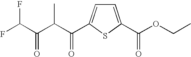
C(C1=CC=C(C(OCC)=O)S1)(C(C(C(F)F)=O)C)=O
